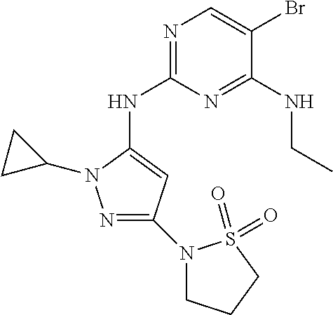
N1=C(NC2=CC(N3CCCS3(=O)=O)=NN2C2CC2)N=C(NCC)C(Br)=C1
